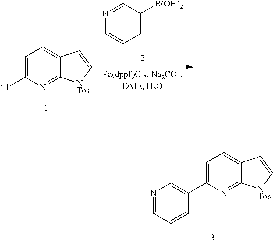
C1=C([B(OH)2])C=NC=C1.C1=C(Cl)N=C2C(=C1)C=C[NTos]2.C1=C(C2=CN=CC=C2)N=C2C(=C1)C=C[NTos]2
